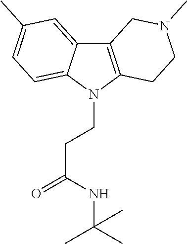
C12=C(N(CCC(=O)NC(C)(C)C)C3=CC=C(C)C=C13)CCN(C)C2
